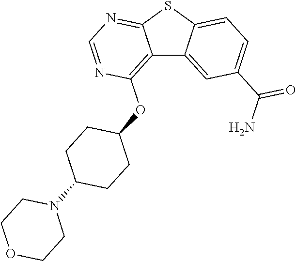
C12=C(OC3CCC(N4CCOCC4)CC3)N=CN=C1SC1=CC=C(C(N)=O)C=C21
